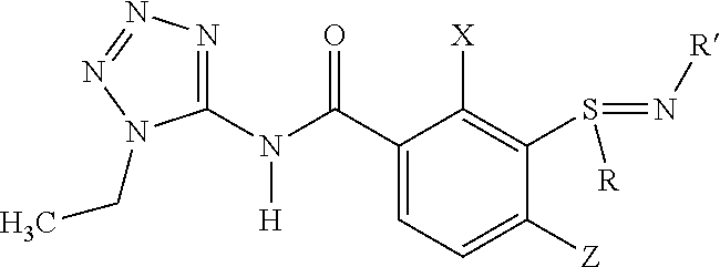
C1(N(C(C2=CC=C([Z])C(S(=N[R])[R])=C2[X])=O)[H])=NN=NN1CC
